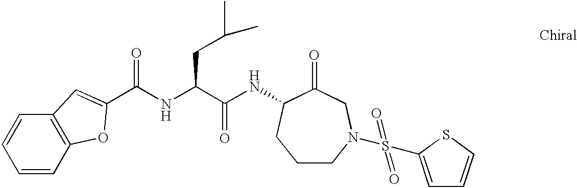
C1=CC2=C(C=C1)C=C(C(NC(C(NC1C(=O)CN(S(=O)(=O)C3=CC=CS3)CCC1)=O)CC(C)C)=O)O2
